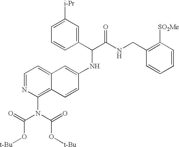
C1=NC(N(C(=O)O[t-Bu])C(=O)O[t-Bu])=C2C(=C1)C=C(NC(C(NCC1=C([SO2Me])C=CC=C1)=O)C1=CC([i-Pr])=CC=C1)C=C2
